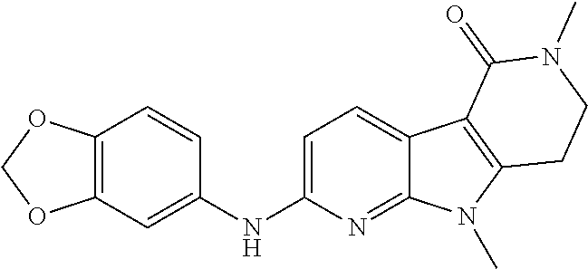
C1(NC2=CC3=C(C=C2)OCO3)=CC=C2C(=N1)N(C)C1=C2C(=O)N(C)CC1
